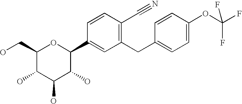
C1(CO)C(O)C(O)C(O)C(C2=CC(CC3=CC=C(OC(F)(F)F)C=C3)=C(C#N)C=C2)O1
